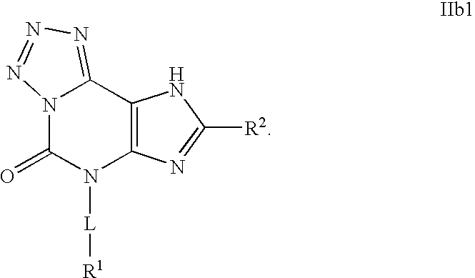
N12C(=O)N([L][R1])C3=C(C1=NN=N2)NC([R2])=N3
